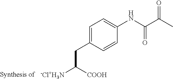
C1=C(CC([-Cl+H3N])[COOH])C=CC(NC(C(C)=O)=O)=C1
